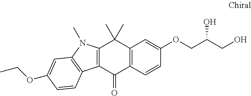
C12=C(C=CC(OCC(CO)O)=C1)C(=O)C1=C(C2(C)C)N(C)C2=C1C=CC(OCC)=C2
